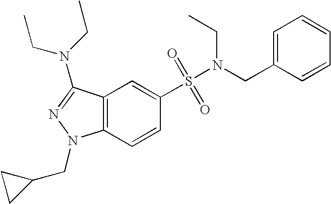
C1(S(=O)(=O)N(CC2=CC=CC=C2)CC)=CC2=C(C=C1)N(CC1CC1)N=C2N(CC)CC
